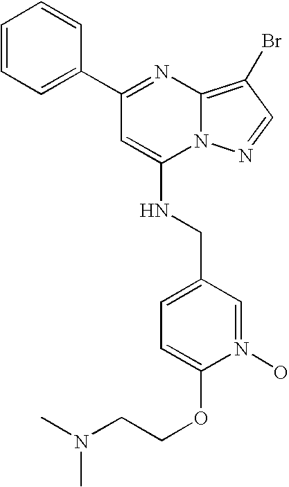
C1(C2=NC3=C(Br)C=NN3C(NCC3=CC=C(OCCN(C)C)N(O)=C3)=C2)=CC=CC=C1
